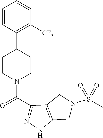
C1=CC(C2CCN(C(C3=NNC4=C3CN(S(C)(=O)=O)C4)=O)CC2)=C([CF3])C=C1
